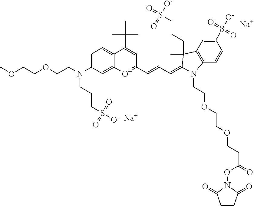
[Na].C(COCCN(CCCS(=O)(=O)[O-])C1=CC=C2C(=C1)[O+]=C(C=CC=C1C(CCCS(=O)([O-])=O)(C)C3=C(C=CC(S(=O)(=O)[O-])=C3)N1CCOCCOCCC(ON1C(=O)CCC1=O)=O)C=C2C(C)(C)C)OC.[Na]
